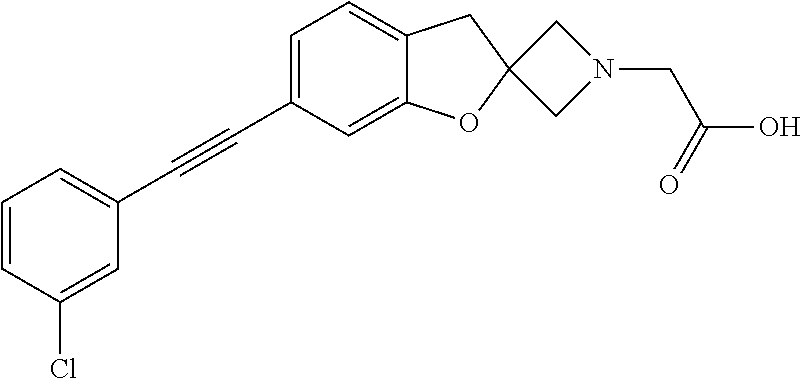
C1=CC(Cl)=CC(C#CC2=CC=C3C(=C2)OC2(C3)CN(CC(O)=O)C2)=C1
